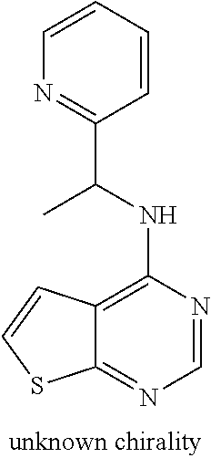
C12=C(NC(C3=NC=CC=C3)C)N=CN=C1SC=C2
